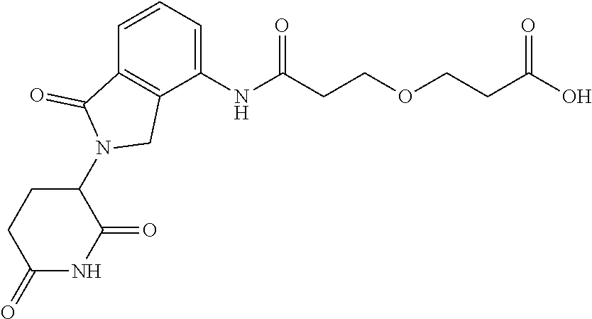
C(CCOCCC(NC1=CC=CC2=C1CN(C1CCC(=O)NC1=O)C2=O)=O)(O)=O
